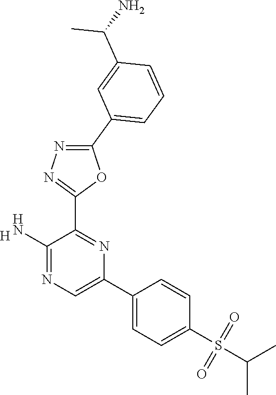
[H].C1(N)=NC=C(C2=CC=C(S(=O)(=O)C(C)C)C=C2)N=C1C1=NN=C(C2=CC=CC(C(N)C)=C2)O1
